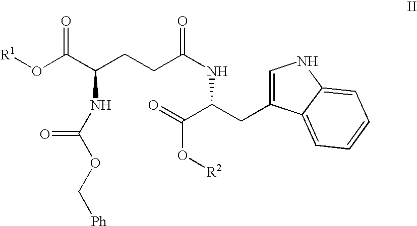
[R1]OC(C(CCC(NC(CC1=CNC2=CC=CC=C12)C(=O)O[R2])=O)NC(OC[Ph])=O)=O
